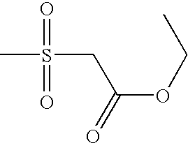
CS(CC(OCC)=O)(=O)=O
